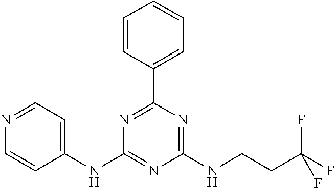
C1(NC2=CC=NC=C2)=NC(NCCC(F)(F)F)=NC(C2=CC=CC=C2)=N1
